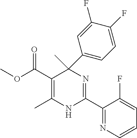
C1(C2=CC=C(F)C(F)=C2)(C)C(C(OC)=O)=C(C)NC(C2=NC=CC=C2F)=N1
